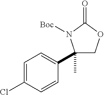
C1(C2=CC=C(Cl)C=C2)(C)COC(=O)N1[Boc]
